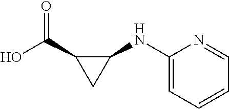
OC(C1CC1NC1=CC=CC=N1)=O
